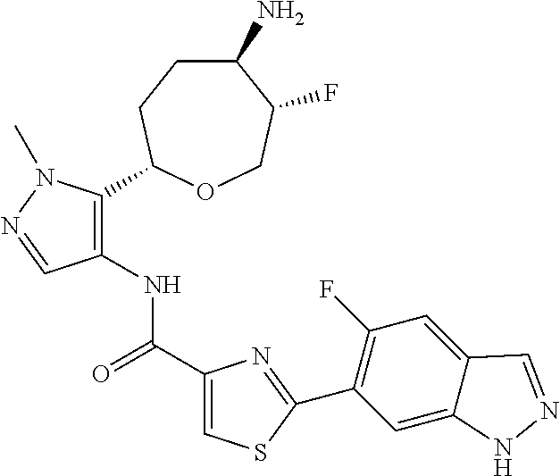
C1(N)CCC(C2=C(NC(C3=CSC(C4=C(F)C=C5C(=C4)NN=C5)=N3)=O)C=NN2C)OCC1F
